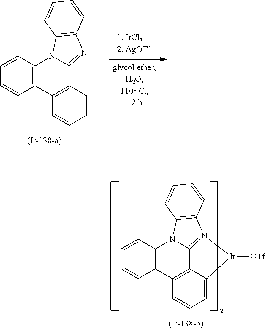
C1=CC2=C(C=C1)N1C(=NC3=C1C=CC=C3)C1=C2C=CC=C1.C1=CC2=C(C=C1)N1C3=N(C4=C1C=CC=C4)[Ir]([OTf])C1=CC=CC2=C31
